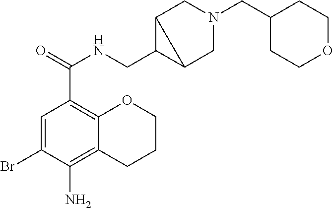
C1=C(Br)C(N)=C2C(=C1C(=O)NCC1C3CN(CC4CCOCC4)CC13)OCCC2
